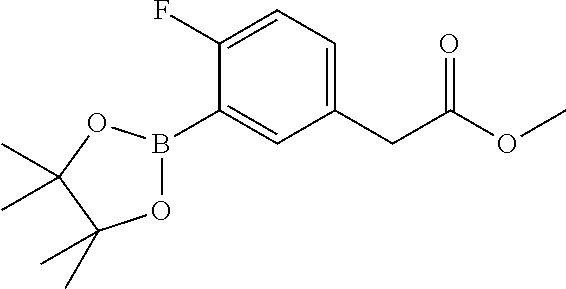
C1(CC(=O)OC)=CC=C(F)C(B2OC(C)(C)C(C)(C)O2)=C1
